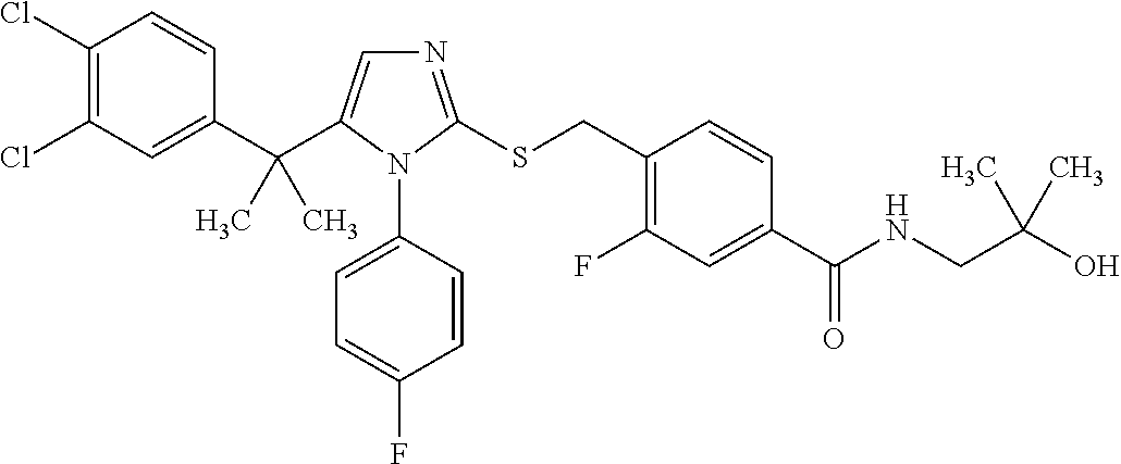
C1(C(C2=CN=C(SCC3=C(F)C=C(C(NCC(O)(C)C)=O)C=C3)N2C2=CC=C(F)C=C2)(C)C)=CC(Cl)=C(Cl)C=C1
